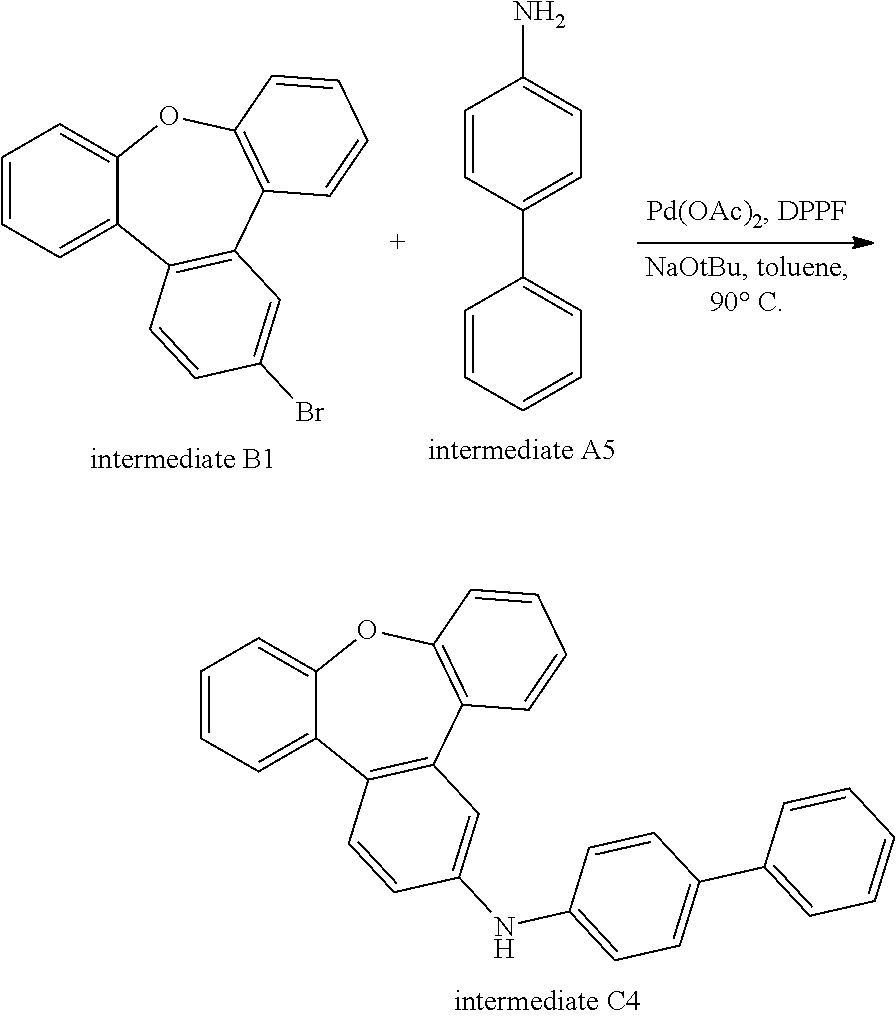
C1=CC=C2C(=C1)OC1=C(C3=C2C=CC(NC2=CC=C(C4=CC=CC=C4)C=C2)=C3)C=CC=C1.C1=CC=C2C(=C1)OC1=C(C3=C2C=CC(Br)=C3)C=CC=C1.C1=CC(C2=CC=CC=C2)=CC=C1N
